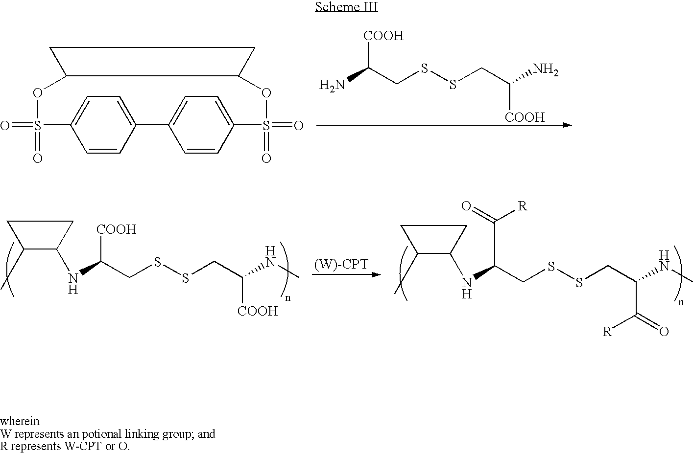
NC(CSSCC(N)[COOH])[COOH].C1=CC2=CC=C1S(=O)(=O)OC1C(OS(=O)(=O)C3=CC=C2C=C3)CC1.C1(C)C(NC(CSSCC(NC)[COOH])[COOH])CC1.[(W)-CPT].C1(C)C(NC(CSSCC(NC)C(=O)[R])C(=O)[R])CC1
